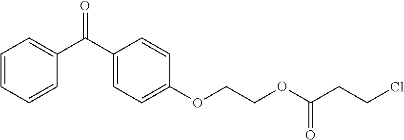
C1=CC=CC(C(C2=CC=C(OCCOC(CCCl)=O)C=C2)=O)=C1
